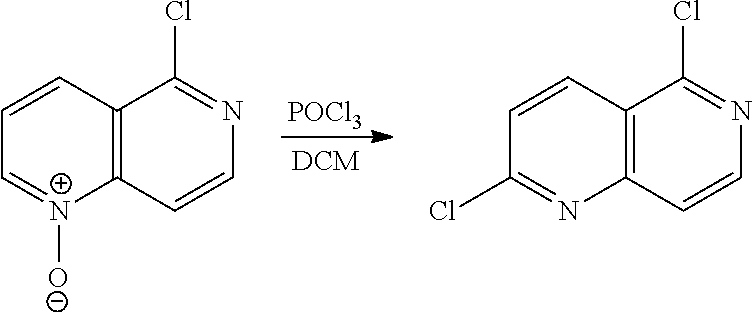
[POCl3].C12=C(C=CN=C1Cl)[N+]([O-])=CC=C2.C12=C(C=CN=C1Cl)N=C(Cl)C=C2
